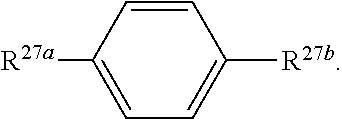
C1=CC([R27a])=CC=C1[R27b]
